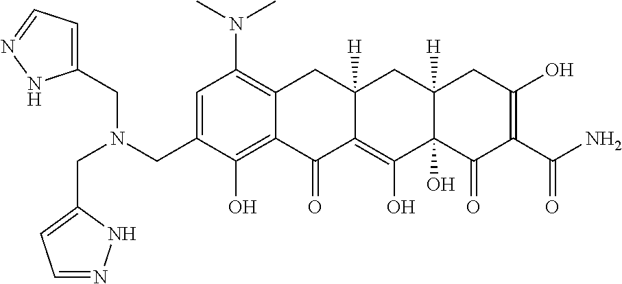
C1=C(CN(CC2=CC=NN2)CC2=CC=NN2)C(O)=C2C(=C1N(C)C)CC1([H])C(=C(O)C3(O)C([H])(C1)CC(O)=C(C(N)=O)C3=O)C2=O
